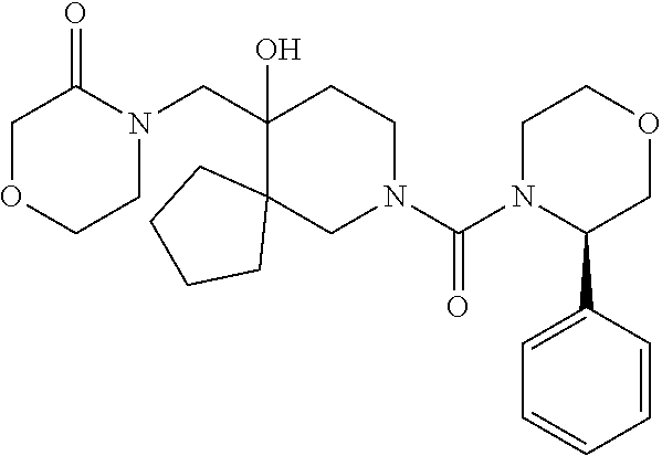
O1CC(=O)N(CC2(O)C3(CN(C(N4C(C5=CC=CC=C5)COCC4)=O)CC2)CCCC3)CC1
